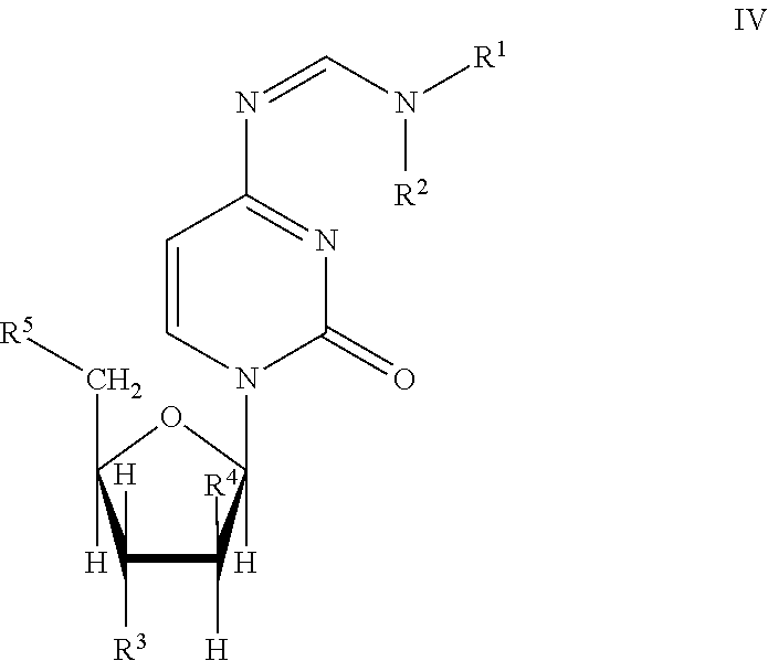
C1([H])([R3])C([R4])([H])C(N2C(=O)N=C(N=CN([R1])[R2])C=C2)([H])OC1(C[R5])[H]
